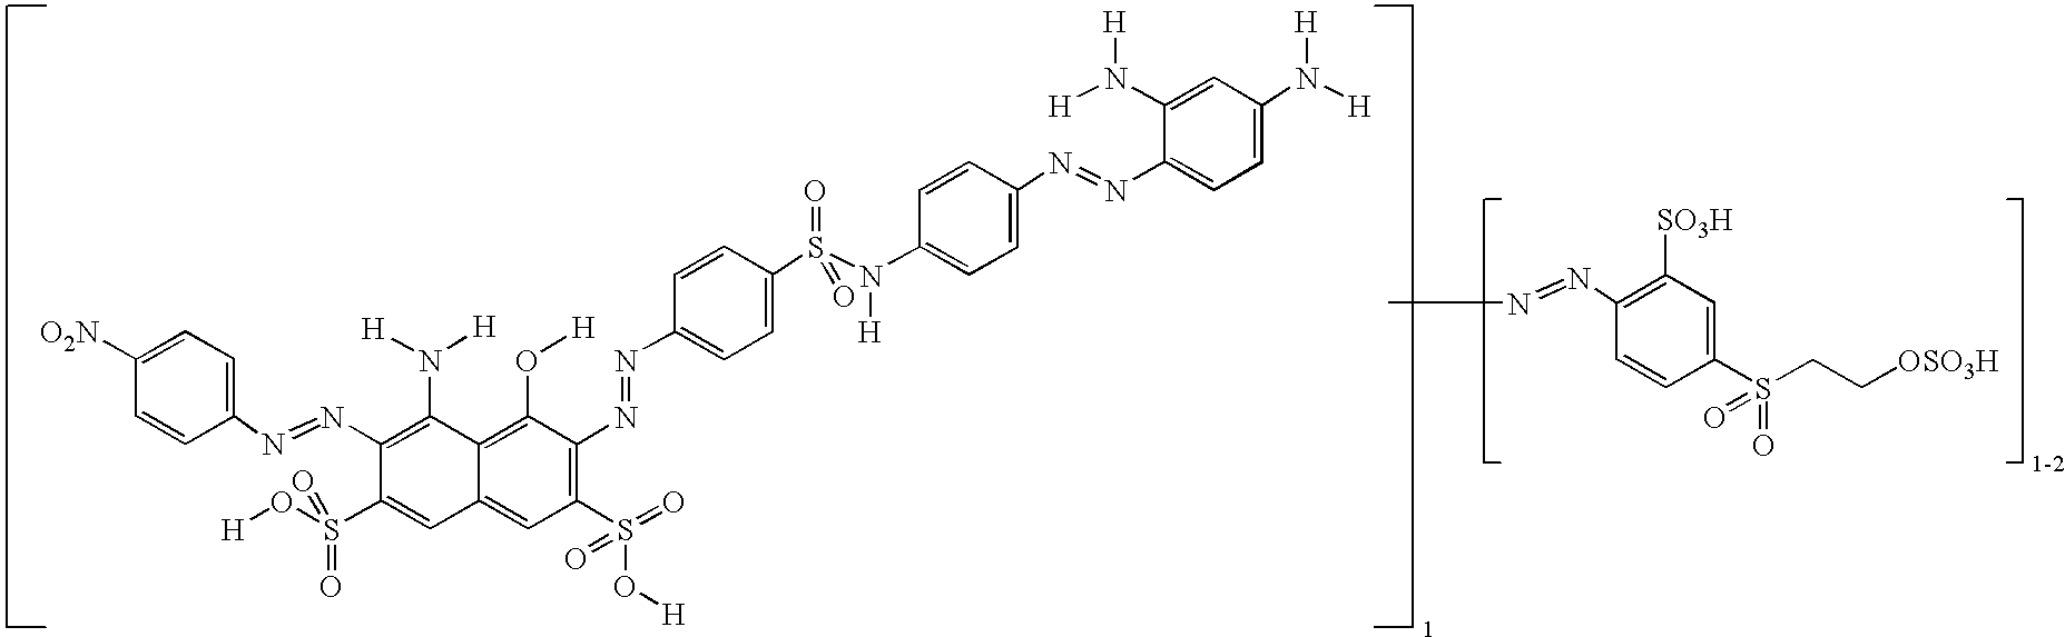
C1([O2N])=CC=C(N=NC2=C(N([H])[H])C3=C(O[H])C(N=NC4=CC=C(S(N(C5=CC=C(N=NC6=CC=C(N([H])[H])C=C6N([H])[H])C=C5)[H])(=O)=O)C=C4)=C(S(O[H])(=O)=O)C=C3C=C2S(O[H])(=O)=O)C=C1.N(=NC1=C([SO3H])C=C(S(CC[OSO3H])(=O)=O)C=C1)C
